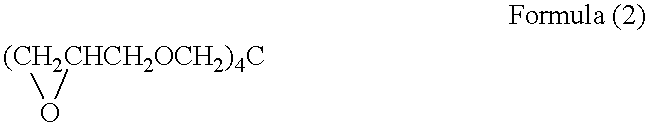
O([CHCH2OCH2)4C])[(CH2]
